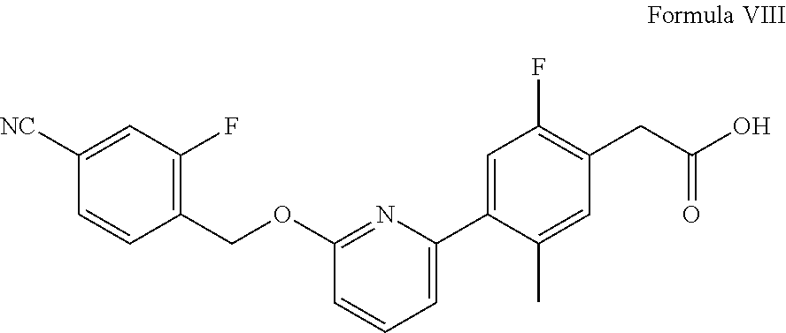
C1([NC])=CC(F)=C(COC2=NC(C3=CC(F)=C(CC(=O)O)C=C3C)=CC=C2)C=C1
